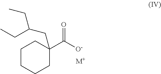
C1CCCC(C([O-])=O)(CC(CC)CC)C1.[M+]
